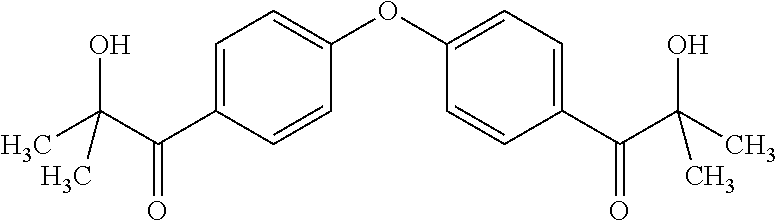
C1(C(C(C)(O)C)=O)=CC=C(OC2=CC=C(C(C(C)(O)C)=O)C=C2)C=C1
